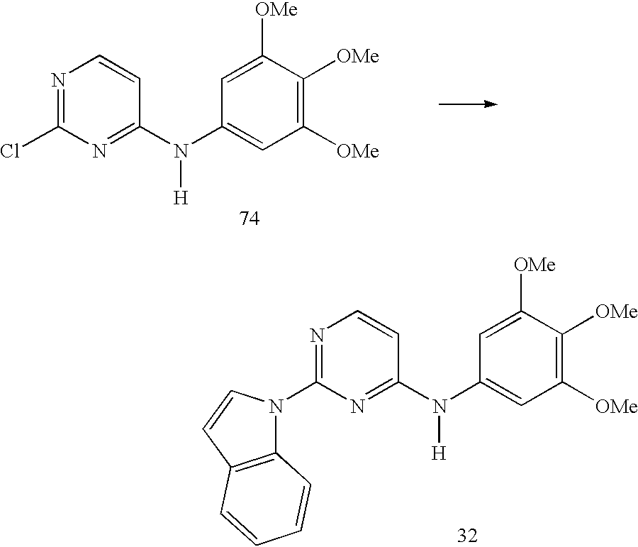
N1=C(Cl)N=C(N(C2=CC([OMe])=C([OMe])C([OMe])=C2)[H])C=C1.N1=C(N2C3=C(C=C2)C=CC=C3)N=C(N(C2=CC([OMe])=C([OMe])C([OMe])=C2)[H])C=C1
